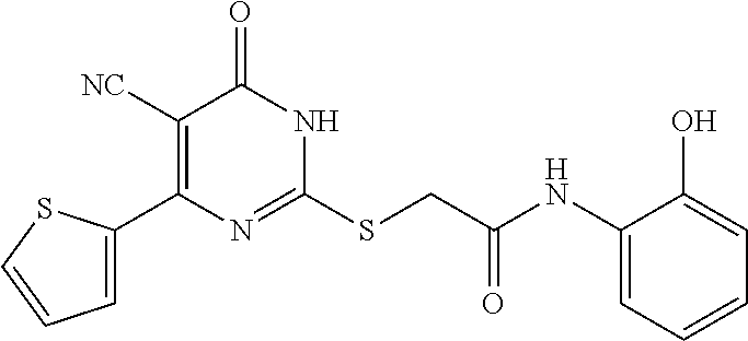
C1=C(C2=C([NC])C(=O)NC(SCC(=O)NC3=CC=CC=C3O)=N2)SC=C1
